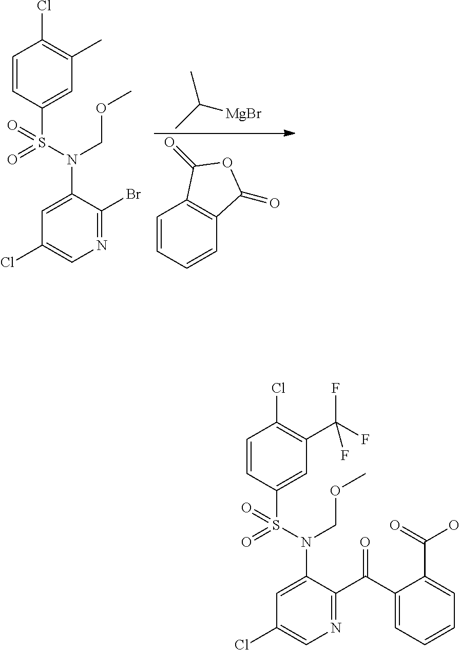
CC([MgBr])C.C1=CC=CC2=C1C(=O)OC2=O.C1=C(N(S(=O)(=O)C2=CC(C)=C(Cl)C=C2)COC)C(Br)=NC=C1Cl.C1=C(N(S(=O)(=O)C2=CC(C(F)(F)F)=C(Cl)C=C2)COC)C(C(C2=CC=CC=C2C(=O)O)=O)=NC=C1Cl
